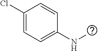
C1(Cl)=CC=C(NC)C=C1
